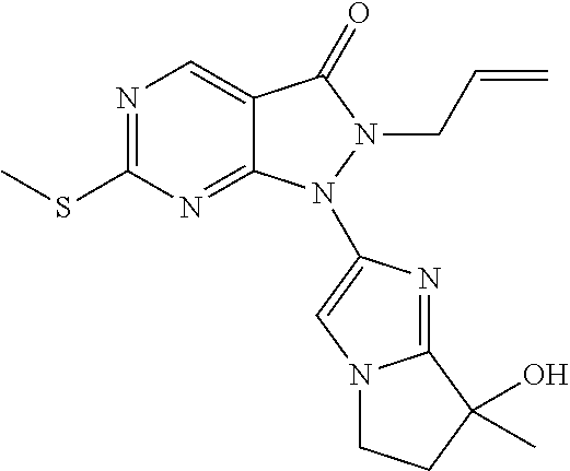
N1=C(SC)N=C2C(=C1)C(=O)N(CC=C)N2C1=CN2C(=N1)C(O)(C)CC2
